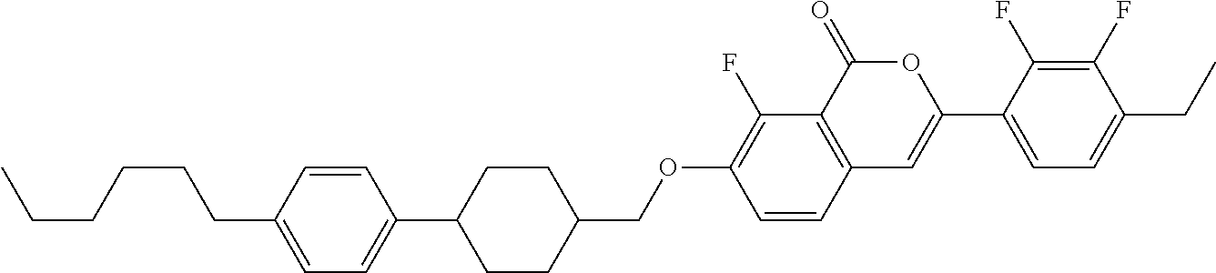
C12=C(C(=O)OC(C3=CC=C(CC)C(F)=C3F)=C1)C(F)=C(OCC1CCC(C3=CC=C(CCCCCC)C=C3)CC1)C=C2
